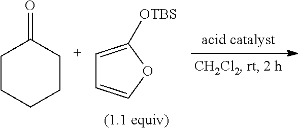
C1=C([OTBS])OC=C1.C1CCCCC1=O
